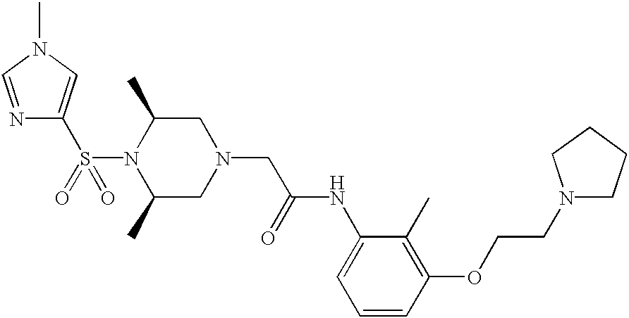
S(N1C(C)CN(CC(NC2=CC=CC(OCCN3CCCC3)=C2C)=O)CC1C)(=O)(=O)C1=CN(C)C=N1
